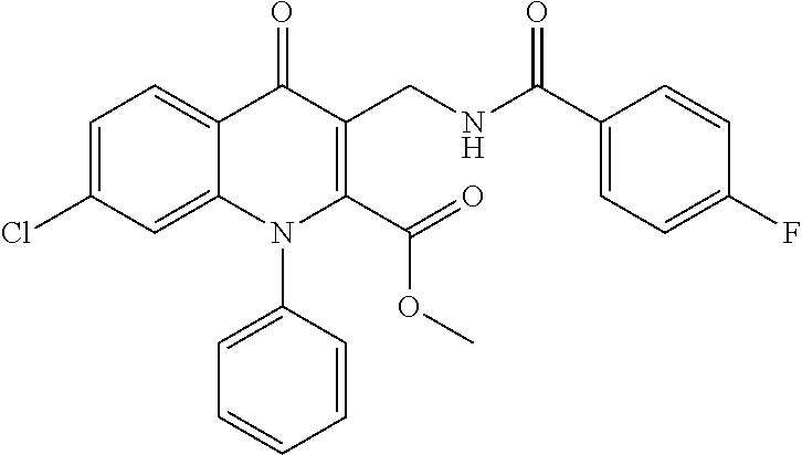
C1=C(Cl)C=C2C(=C1)C(=O)C(CNC(=O)C1=CC=C(F)C=C1)=C(C(=O)OC)N2C1=CC=CC=C1
